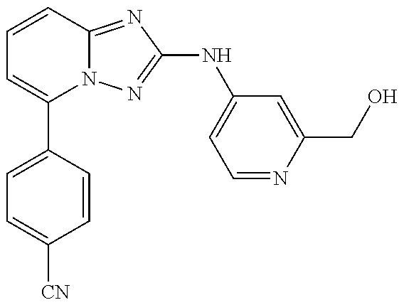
C1=C(C2=CC=CC3=NC(NC4=CC=NC(CO)=C4)=NN23)C=CC([CN])=C1
